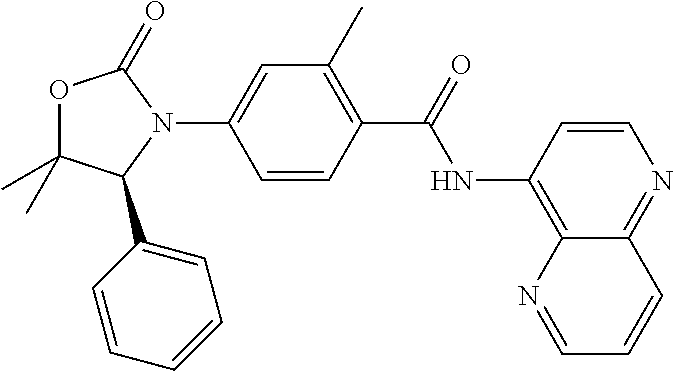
O1C(C)(C)C(C2=CC=CC=C2)N(C2=CC(C)=C(C(=O)NC3=C4C(=NC=C3)C=CC=N4)C=C2)C1=O
